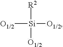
[O1/2][Si]([R2])([O1/2])[O1/2]
